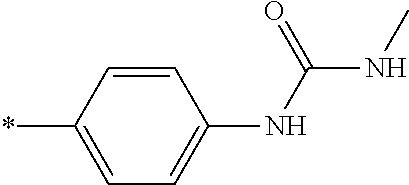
C1=CC(*)=CC=C1NC(NC)=O
